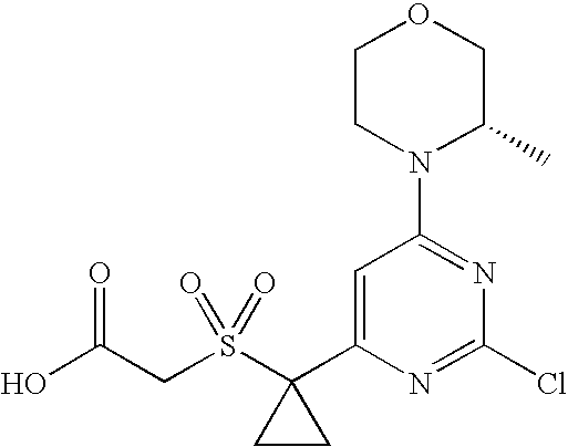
C(S(C1(C2=CC(N3C(C)COCC3)=NC(Cl)=N2)CC1)(=O)=O)C(O)=O
